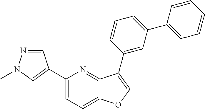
C1(C2=CN(C)N=C2)=CC=C2C(=N1)C(C1=CC(C3=CC=CC=C3)=CC=C1)=CO2
